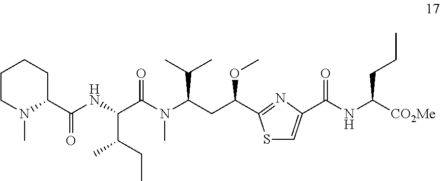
C1CN(C)C(C(NC(C(N(C(CC(OC)C2=NC(C(NC(CCC)[CO2Me])=O)=CS2)C(C)C)C)=O)C(CC)C)=O)CC1
